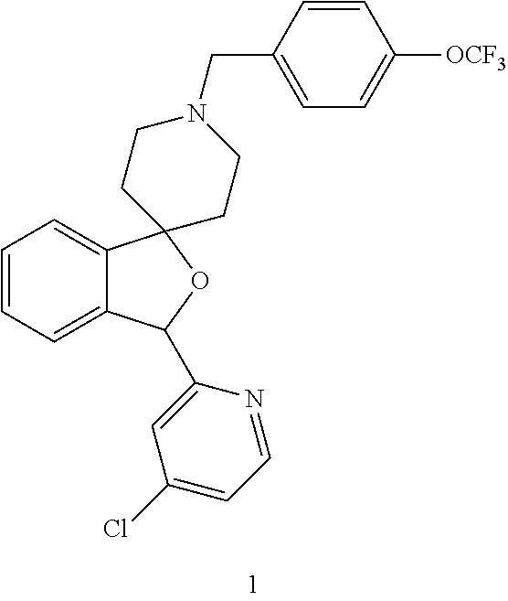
C1=CC=C2C(=C1)C1(OC2C2=CC(Cl)=CC=N2)CCN(CC2=CC=C([OCF3])C=C2)CC1
